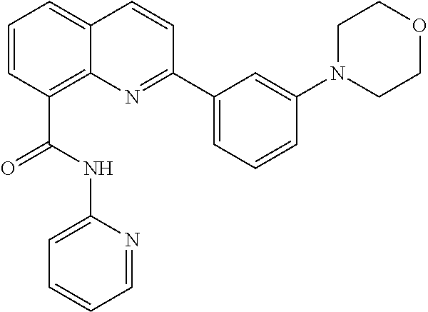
C1=CC(C(NC2=CC=CC=N2)=O)=C2C(=C1)C=CC(C1=CC=CC(N3CCOCC3)=C1)=N2
